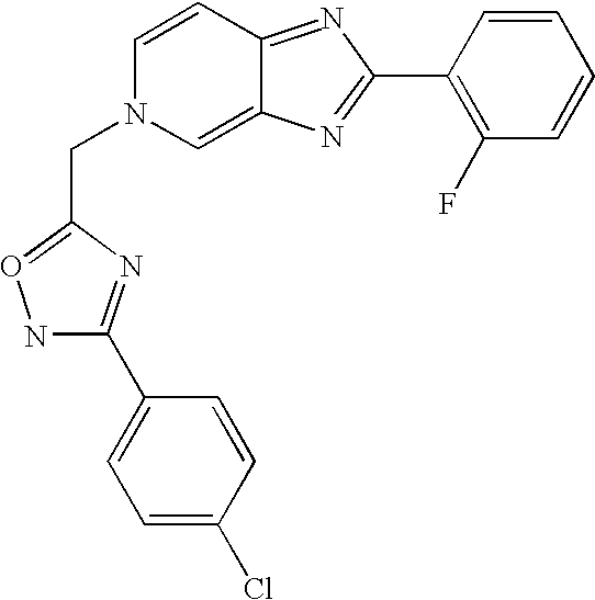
N1C(C2=CC=C(Cl)C=C2)=NC(CN2C=C3C(=NC(C4=C(F)C=CC=C4)=N3)C=C2)=O1
